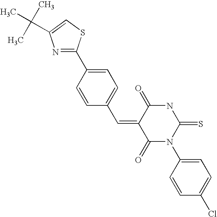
C1(C=C2C(=O)N(C3=CC=C(Cl)C=C3)C(=S)NC2=O)=CC=C(C2=NC(C(C)(C)C)=CS2)C=C1
